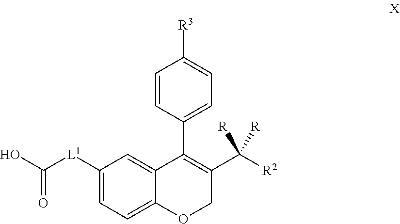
C1([L1]C(O)=O)=CC=C2C(=C1)C(C1=CC=C([R3])C=C1)=C(C([R2])([R])[R])CO2
